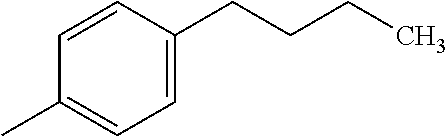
C1=C(CCCC)C=CC(C)=C1
